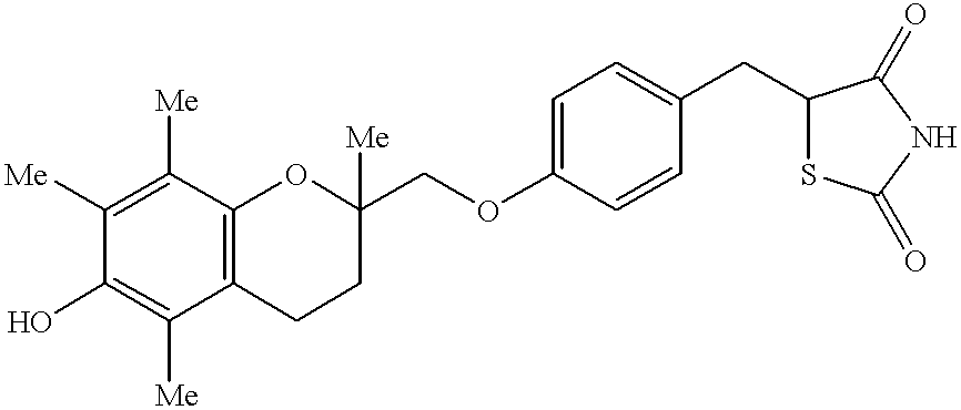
C1([Me])=C(O)C([Me])=C([Me])C2=C1CCC(COC1=CC=C(CC3SC(=O)NC3=O)C=C1)([Me])O2
